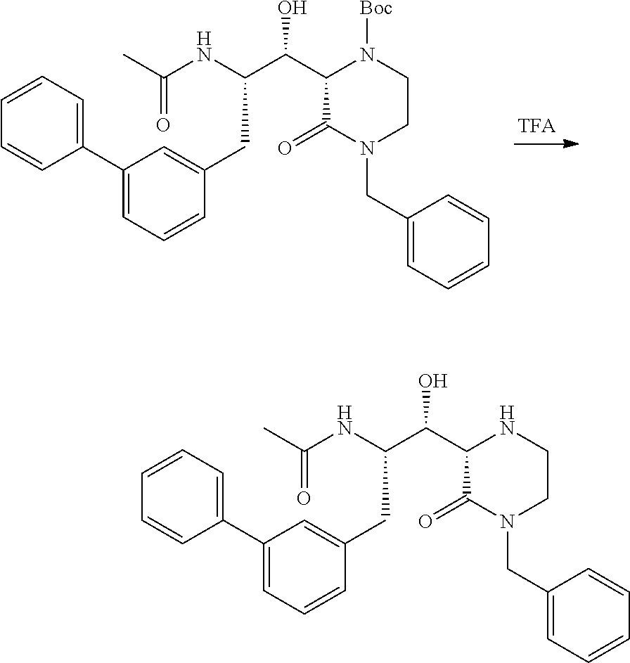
C1(C2=CC=CC=C2)=CC=CC(CC(C(C2C(=O)N(CC3=CC=CC=C3)CCN2[Boc])O)NC(C)=O)=C1.C1(C2=CC=CC=C2)=CC=CC(CC(C(C2C(=O)N(CC3=CC=CC=C3)CCN2)O)NC(C)=O)=C1
